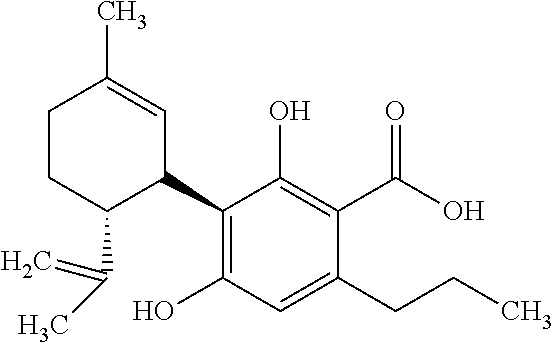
C1CC(C(=C)C)C(C2=C(O)C=C(CCC)C(C(=O)O)=C2O)C=C1C
